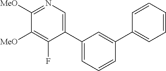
C1([MeO])=NC=C(C2=CC=CC(C3=CC=CC=C3)=C2)C(F)=C1[MeO]
